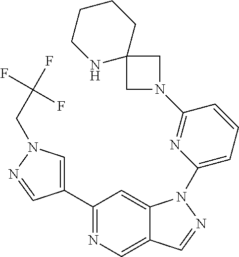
C1(C2=CN(CC(F)(F)F)N=C2)=NC=C2C(=C1)N(C1=CC=CC(N3CC4(C3)CCCCN4)=N1)N=C2
